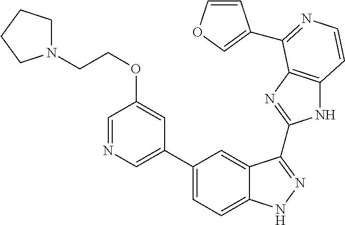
C1(C2=CN=CC(OCCN3CCCC3)=C2)=CC=C2C(=C1)C(C1=NC3=C(N1)C=CN=C3C1=COC=C1)=NN2
